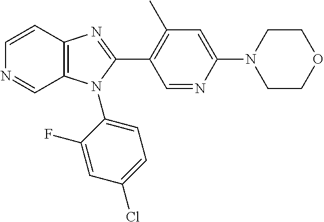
C12=C(C=CN=C1)N=C(C1=C(C)C=C(N3CCOCC3)N=C1)N2C1=CC=C(Cl)C=C1F
